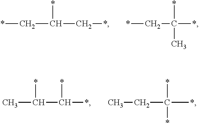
*CC(*)(C)*.C(*)C(C*)*.C(*)(C(C)*)*.C(*)(CC)(*)*
